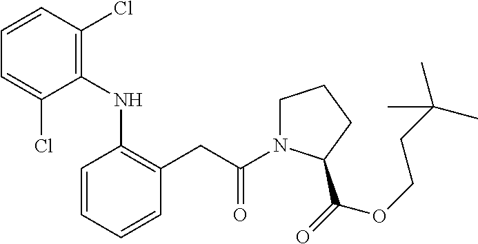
C1=CC(NC2=C(Cl)C=CC=C2Cl)=C(CC(=O)N2CCCC2C(OCCC(C)(C)C)=O)C=C1
